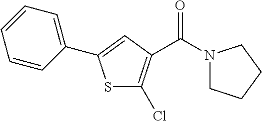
S1C(Cl)=C(C(N2CCCC2)=O)C=C1C1=CC=CC=C1
